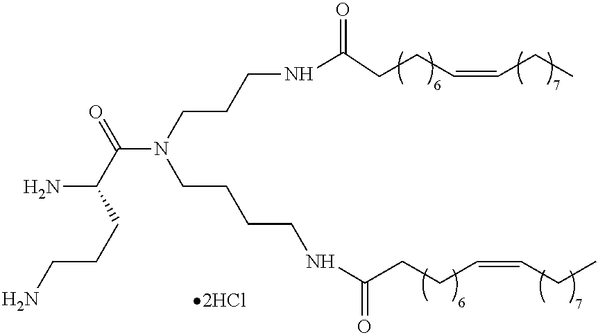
NC(C(N(CCCCNC(CCC=CCC)=O)CCCNC(=O)CCC=CCC)=O)CCCN
